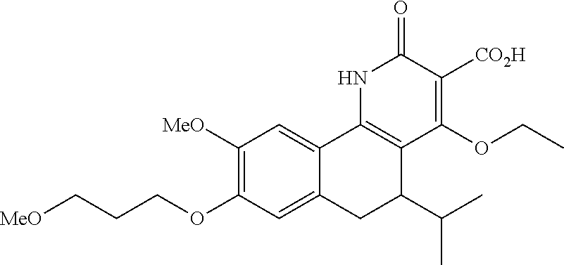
C1([MeO])=C(OCCC[MeO])C=C2C(=C1)C1=C(C(C(C)C)C2)C(OCC)=C([CO2H])C(=O)N1
